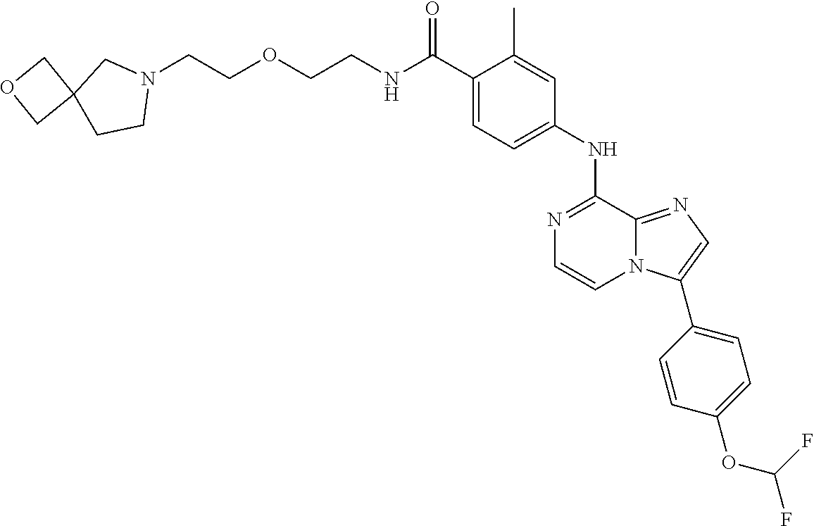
C(C1=CC=C(NC2=NC=CN3C2=NC=C3C2=CC=C(OC(F)F)C=C2)C=C1C)(=O)NCCOCCN1CC2(CC1)COC2
